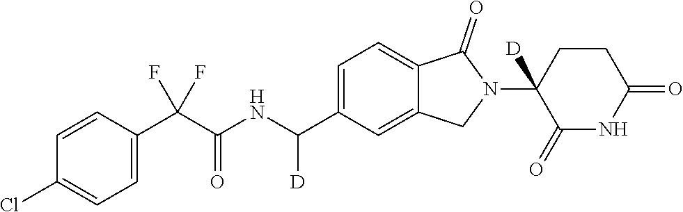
C1=CC(C(C(NC(C2=CC=C3C(=C2)CN(C2([D])C(=O)NC(=O)CC2)C3=O)[D])=O)(F)F)=CC=C1Cl
